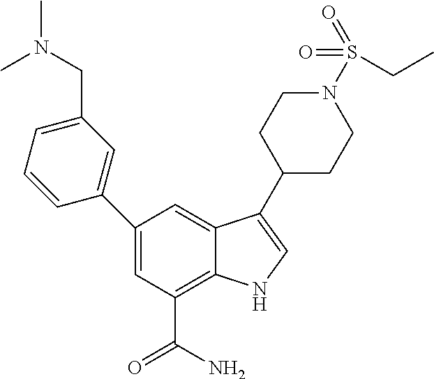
C1(C2=CC(CN(C)C)=CC=C2)=CC(C(N)=O)=C2C(=C1)C(C1CCN(S(=O)(=O)CC)CC1)=CN2
